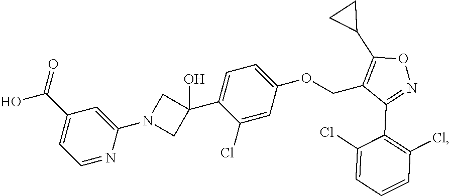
C1(C(O)=O)=CC=NC(N2CC(C3=CC=C(OCC4=C(C5CC5)ON=C4C4=C(Cl)C=CC=C4Cl)C=C3Cl)(O)C2)=C1
